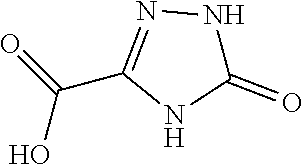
OC(C1=NNC(=O)N1)=O
